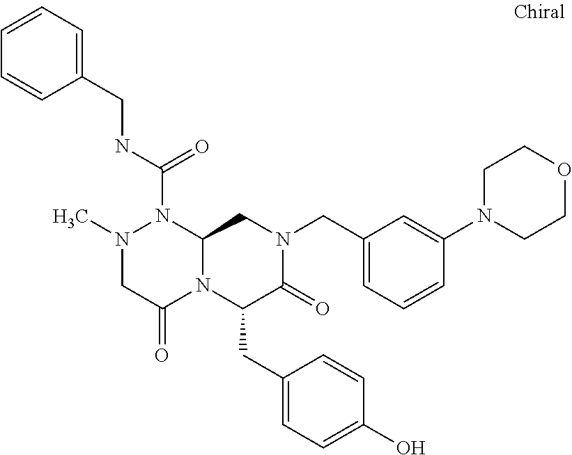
N1(C)CC(=O)N2C(N1C(NCC1=CC=CC=C1)=O)CN(CC1=CC=CC(N3CCOCC3)=C1)C(=O)C2CC1=CC=C(O)C=C1
